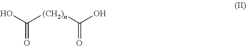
O=C(O)[(CH2)n]C(O)=O
